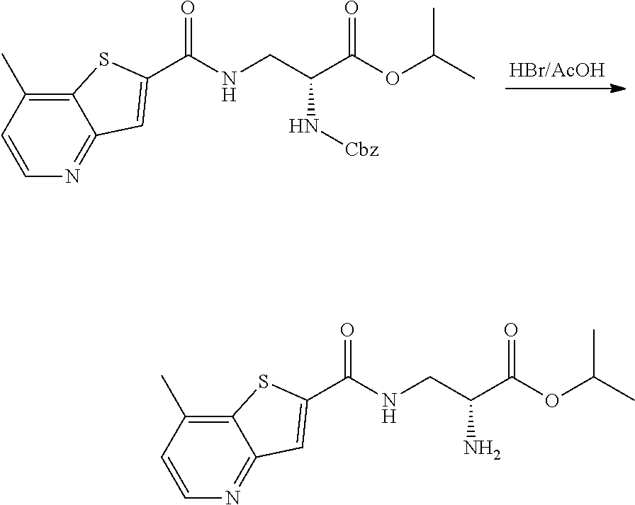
C1(C)=C2SC(C(=O)NCC(C(=O)OC(C)C)N[Cbz])=CC2=NC=C1.C1(C)=C2SC(C(=O)NCC(C(=O)OC(C)C)N)=CC2=NC=C1
